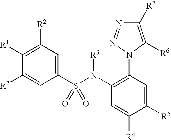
C1([R1])=C([R2])C=C(S(N(C2=C(N3C([R6])=C([R7])N=N3)C=C([R5])C([R4])=C2)[R3])(=O)=O)C=C1[R2]
